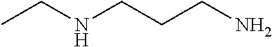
CCNCCCN
